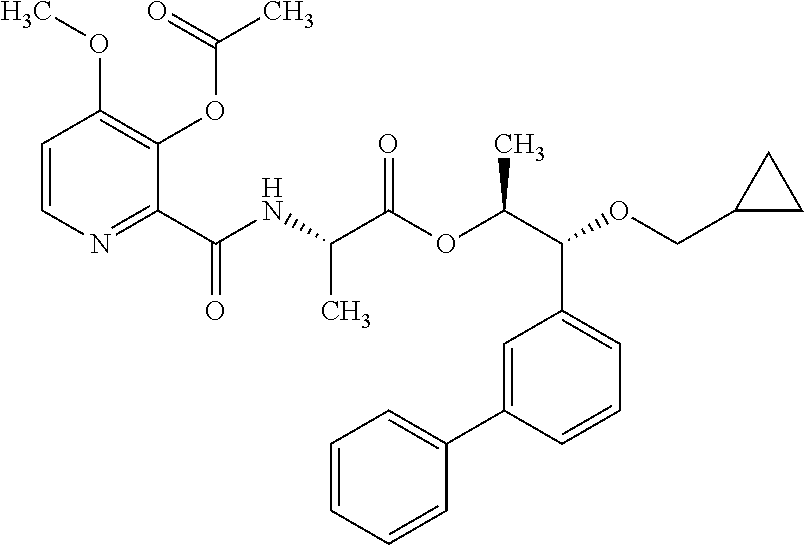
C1(C(NC(C(OC(C(C2=CC=CC(C3=CC=CC=C3)=C2)OCC2CC2)C)=O)C)=O)=NC=CC(OC)=C1OC(C)=O
